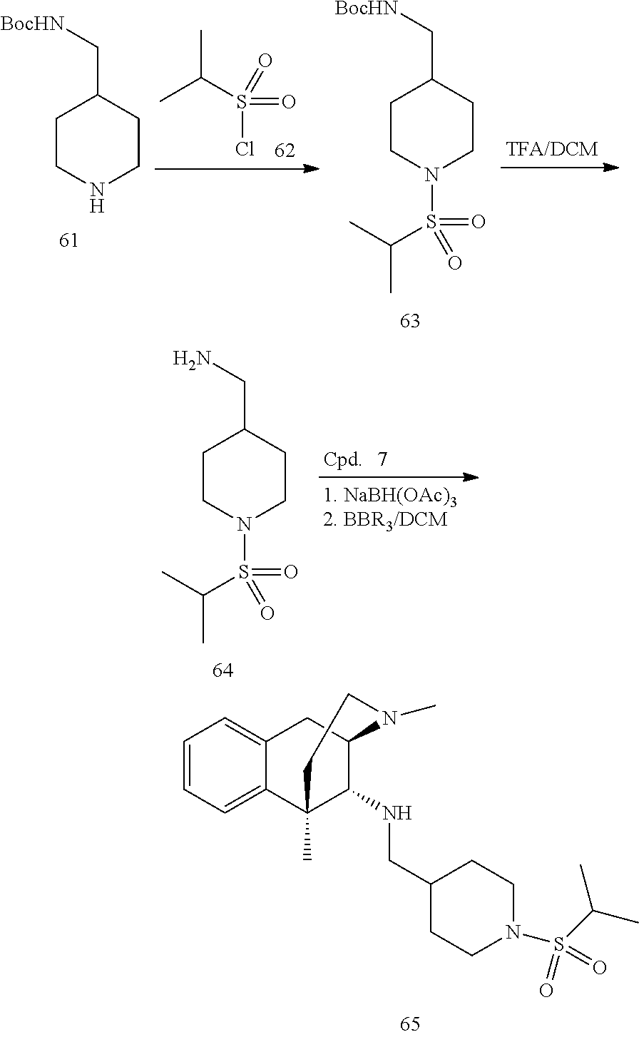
C1CN(S(=O)(=O)C(C)C)CCC1CN.C1=CC=C2C(=C1)CC1C(NCC3CCN(S(C(C)C)(=O)=O)CC3)C2(C)CCN1C.C1CNCCC1C[BocHN].C1CN(S(=O)(=O)C(C)C)CCC1C[BocHN].CC(S(=O)(=O)Cl)C
